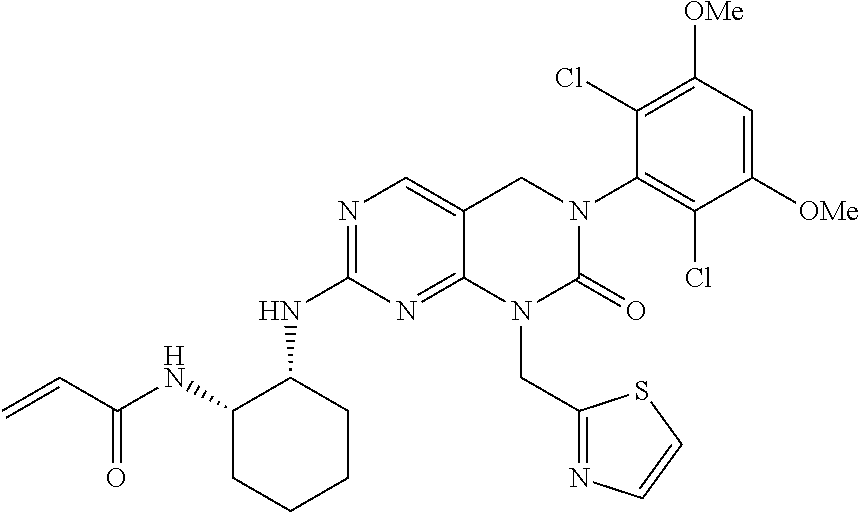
C1CCCC(NC2=NC=C3C(=N2)N(CC2=NC=CS2)C(=O)N(C2=C(Cl)C([OMe])=CC([OMe])=C2Cl)C3)C1NC(C=C)=O
